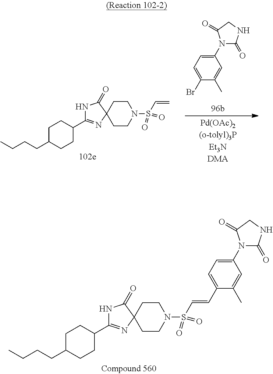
C1C(CCCC)CCC(C2=NC3(CCN(S(C=C)(=O)=O)CC3)C(=O)N2)C1.C1(Br)=CC=C(N2C(=O)NCC2=O)C=C1C.C1C(CCCC)CCC(C2=NC3(CCN(S(C=CC4=CC=C(N5C(=O)NCC5=O)C=C4C)(=O)=O)CC3)C(=O)N2)C1
